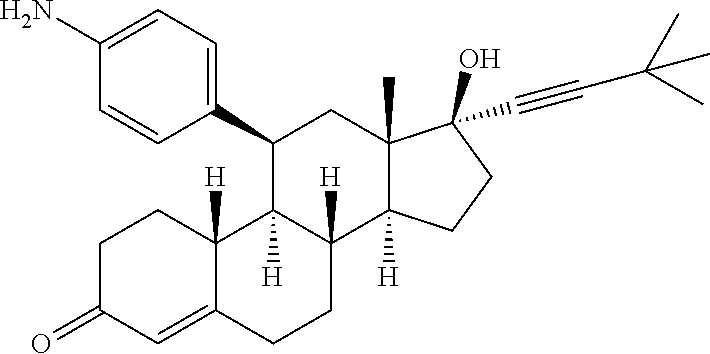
C1C(=O)C=C2C([H])(C1)C1([H])C([H])(CC2)C2([H])C(C)(CC1C1=CC=C(N)C=C1)C(O)(C#CC(C)(C)C)CC2
